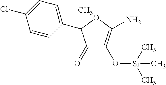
C1=CC(C2(C)C(=O)C(O[Si](C)(C)C)=C(N)O2)=CC=C1Cl
